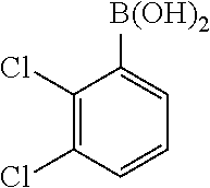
C1(Cl)=C(Cl)C=CC=C1[B(OH)2]
